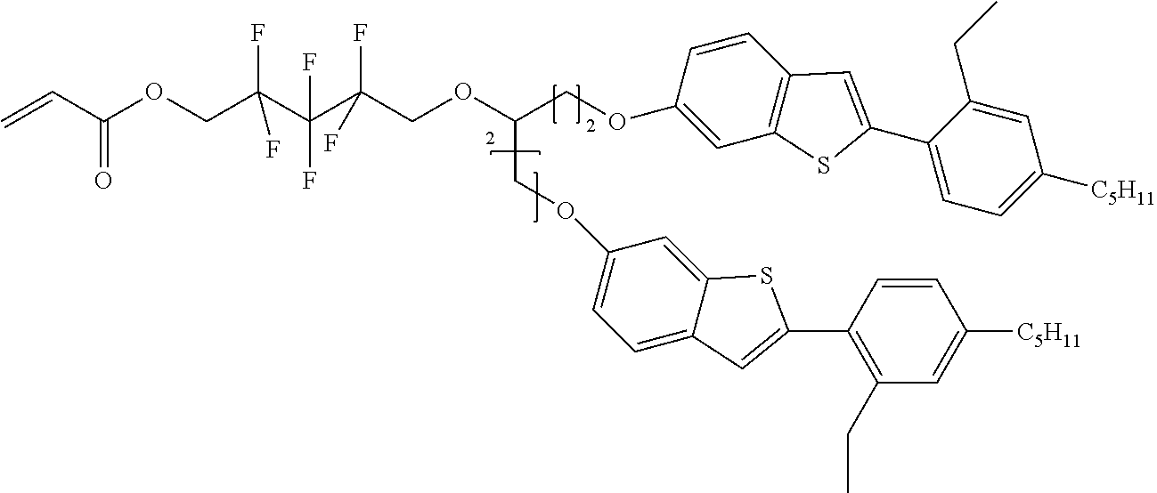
O(CC(OCC(C(C(COC(C=C)=O)(F)F)(F)F)(F)F)COC1=CC=C2C(=C1)SC(C1=C(CC)C=C([C5H11])C=C1)=C2)C1=CC2=C(C=C1)C=C(C1=CC=C([C5H11])C=C1CC)S2
